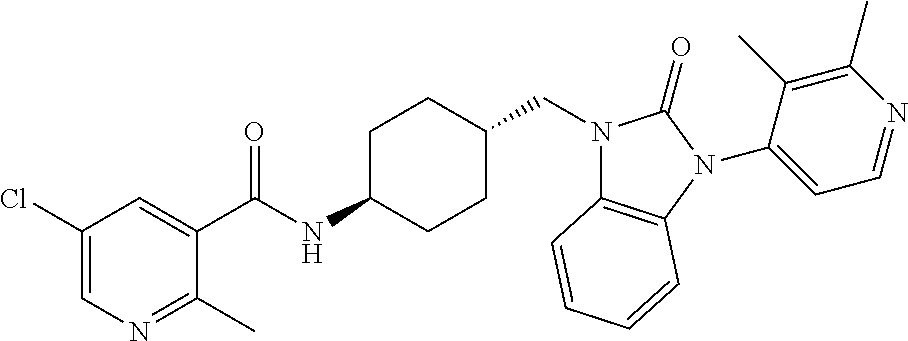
C1(Cl)=CN=C(C)C(C(NC2CCC(CN3C4=C(N(C5=CC=NC(C)=C5C)C3=O)C=CC=C4)CC2)=O)=C1
